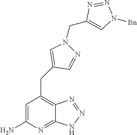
C1=C(N)N=C2C(=C1CC1=CN(CC3=CN([Bn])N=N3)N=C1)N=NN2
